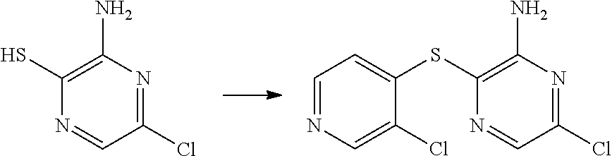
C1(S)=C(N)N=C(Cl)C=N1.C1(SC2=CC=NC=C2Cl)=C(N)N=C(Cl)C=N1
